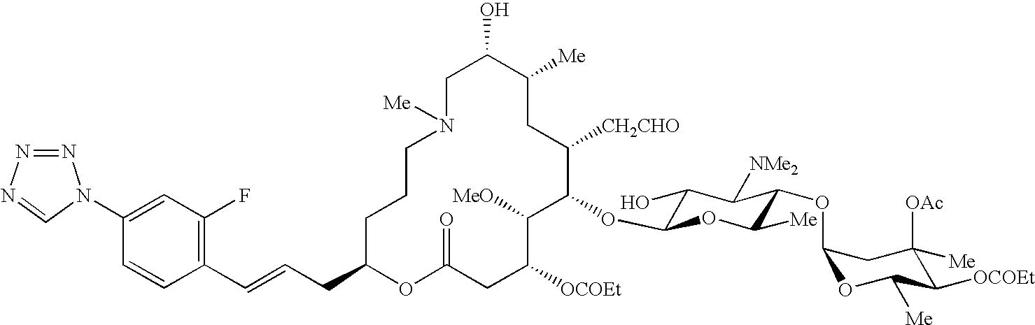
C1C(O)C([Me])CC([CH2CHO])C(OC2C(O)C([NMe2])C(OC3OC([Me])C([OCOEt])C([OAc])([Me])C3)C([Me])O2)C([MeO])C([OCOEt])CC(=O)OC(CC=CC2=C(F)C=C(N3N=NN=C3)C=C2)CCCN1[Me]
